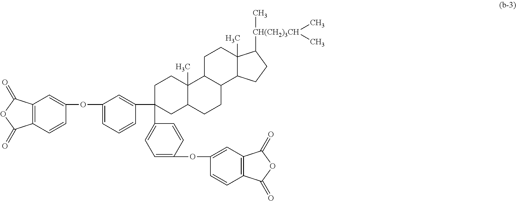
C12=C(C=CC(OC3=CC=CC(C4(C5=CC=C(OC6=CC7=C(C=C6)C(=O)OC7=O)C=C5)CCC5(C)C(C4)CCC4C5CCC5(C)C4CCC5[CH(CH2)3CH](C)(C)C)=C3)=C1)C(=O)OC2=O
